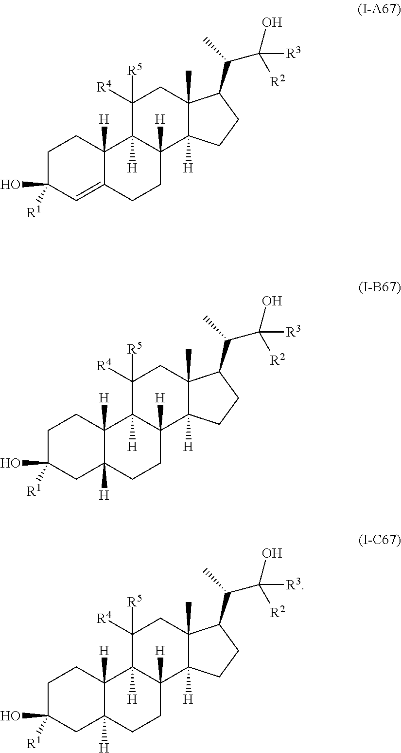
C1C([R1])(O)C=C2C([H])(C1)C1([H])C([H])(CC2)C2([H])C(C)(CC1([R4])[R5])C(C(C)C([R2])(O)[R3])CC2.C1C([R1])(O)CC2([H])C([H])(C1)C1([H])C([H])(CC2)C2([H])C(C)(CC1([R4])[R5])C(C(C)C([R2])(O)[R3])CC2.C1C([R1])(O)CC2([H])C([H])(C1)C1([H])C([H])(CC2)C2([H])C(C)(CC1([R4])[R5])C(C(C)C([R2])(O)[R3])CC2
